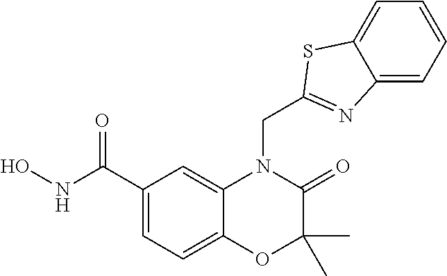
C1(C(NO)=O)=CC=C2C(=C1)N(CC1=NC3=CC=CC=C3S1)C(=O)C(C)(C)O2
